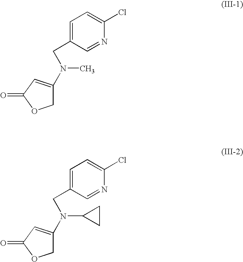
C1C(N(C)CC2=CC=C(Cl)N=C2)=CC(=O)O1.C1C(N(C2CC2)CC2=CC=C(Cl)N=C2)=CC(=O)O1
